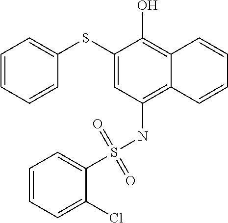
C1(SC2=CC=CC=C2)=CC(NS(C2=CC=CC=C2Cl)(=O)=O)=C2C(=C1O)C=CC=C2
